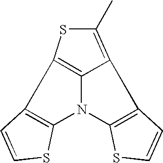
C12=C(N3C4=C(C=CS4)C4=C(C)SC1=C34)SC=C2
